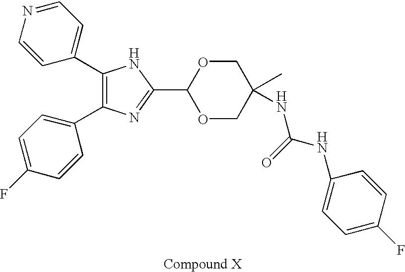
C1(C2=CC=NC=C2)=C(C2=CC=C(F)C=C2)N=C(C2OCC(C)(NC(NC3=CC=C(F)C=C3)=O)CO2)N1
